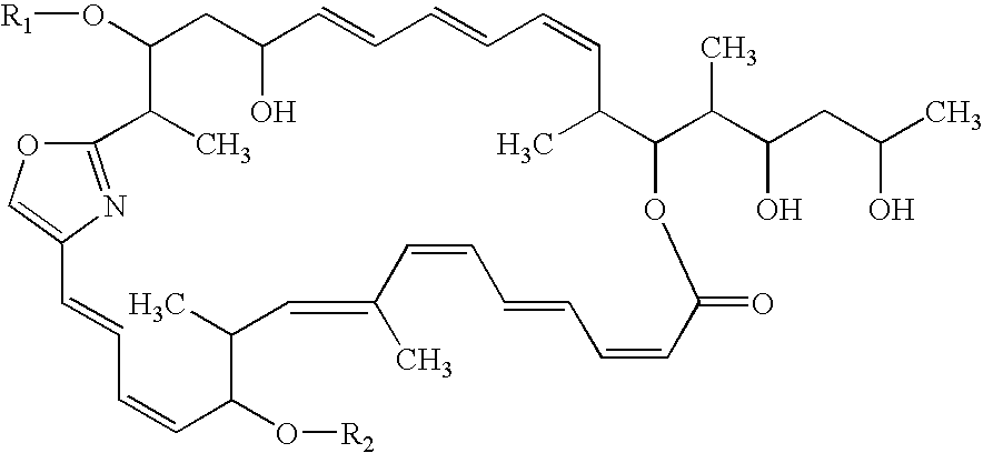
C1=CC2=COC(=N2)C(C)C(O[R1])CC(O)C=CC=CC=CC(C)C(C(C(CC(C)O)O)C)OC(=O)C=CC=CC=CC(C)=CC(C)C(O[R2])C=C1
